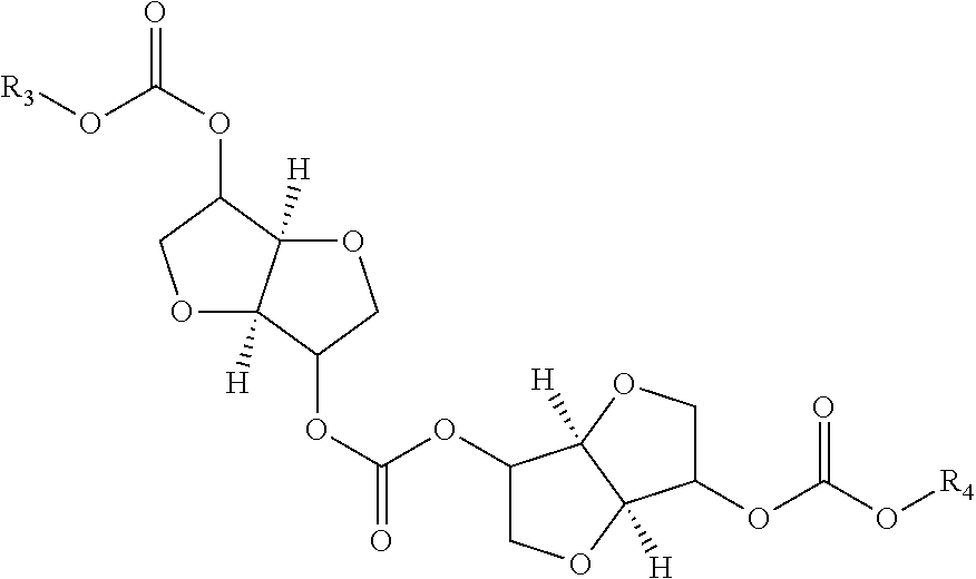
O1C2([H])C([H])(C(OC(=O)O[R3])C1)OCC2OC(=O)OC1COC2([H])C1([H])OCC2OC(O[R4])=O
